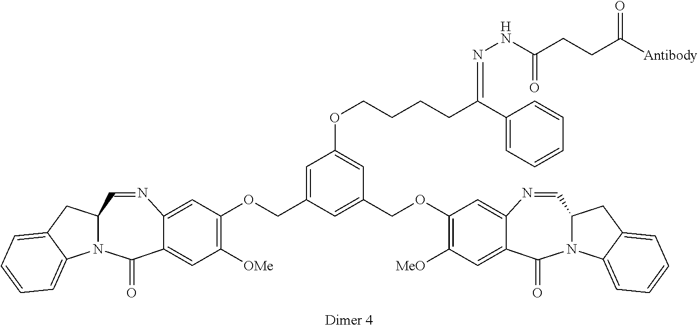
C1=C(COC2=C([OMe])C=C3C(=C2)N=CC2N(C3=O)C3=CC=CC=C3C2)C=C(COC2=C([MeO])C=C3C(=C2)N=CC2N(C3=O)C3=CC=CC=C3C2)C=C1OCCCCC(C1=CC=CC=C1)=NNC(CCC([Antibody])=O)=O
